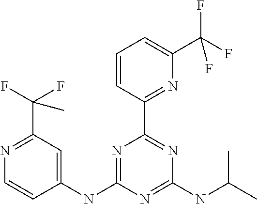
C1(NC2=CC(C(F)(F)C)=NC=C2)=NC(C2=NC(C(F)(F)F)=CC=C2)=NC(NC(C)C)=N1
